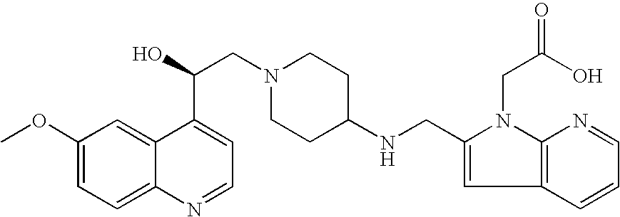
C1(OC)=CC=C2C(=C1)C(C(O)CN1CCC(NCC3=CC4=C(N3CC(O)=O)N=CC=C4)CC1)=CC=N2
